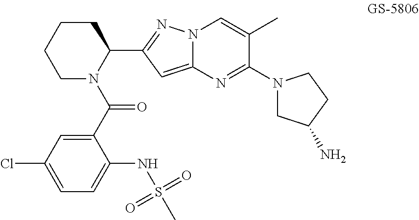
C1(C(=O)N2CCCCC2C2=NN3C(=C2)N=C(N2CC(N)CC2)C(C)=C3)=CC(Cl)=CC=C1NS(C)(=O)=O
